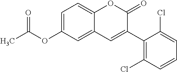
C1=C(OC(C)=O)C=C2C(=C1)OC(=O)C(C1=C(Cl)C=CC=C1Cl)=C2
